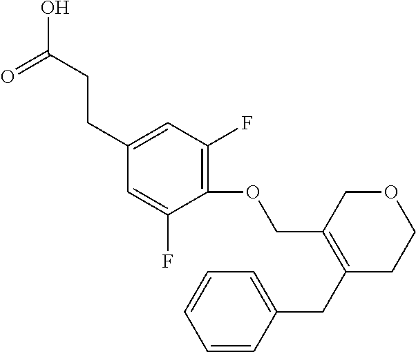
C1=CC(CC2=C(COC3=C(F)C=C(CCC(O)=O)C=C3F)COCC2)=CC=C1
